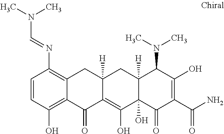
C12([H])C(O)(C(=O)C(C(N)=O)=C(O)C1N(C)C)C(O)=C1C([H])(C2)CC2=C(N=CN(C)C)C=CC(O)=C2C1=O
